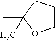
C1(C)(C)OCCC1
